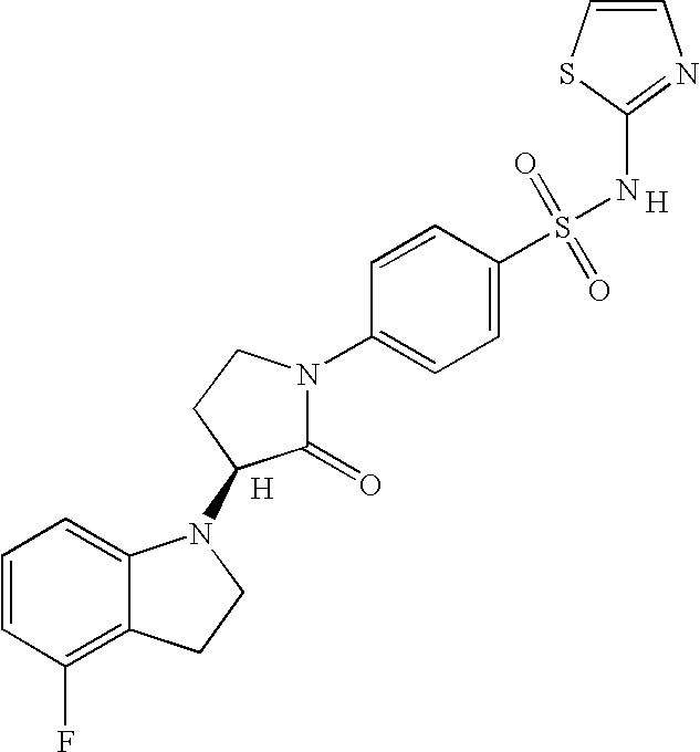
C1=CC(F)=C2C(=C1)N(C1C(=O)N(C3=CC=C(S(=O)(=O)NC4=NC=CS4)C=C3)CC1)CC2.[H].[H]
